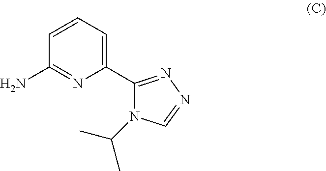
C1=CC(N)=NC(C2=NN=CN2C(C)C)=C1
